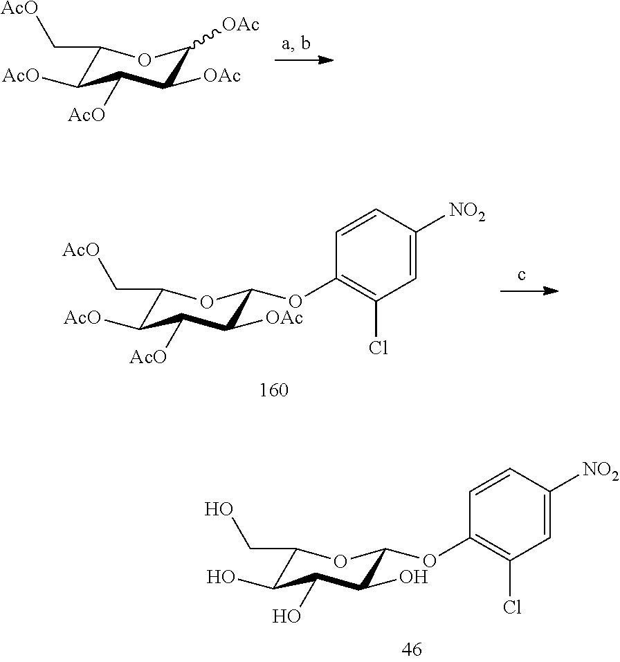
C1(CO)C(O)C(O)C(O)C(OC2=C(Cl)C=C([NO2])C=C2)O1.C1(C[AcO])C([AcO])C([AcO])C([OAc])C([OAc])O1.C1(C[AcO])C([AcO])C([AcO])C([OAc])C(OC2=C(Cl)C=C([NO2])C=C2)O1
